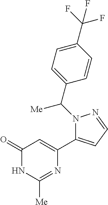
C1(=O)NC([Me])=NC(C2=CC=NN2C(C2=CC=C(C(F)(F)F)C=C2)[Me])=C1
